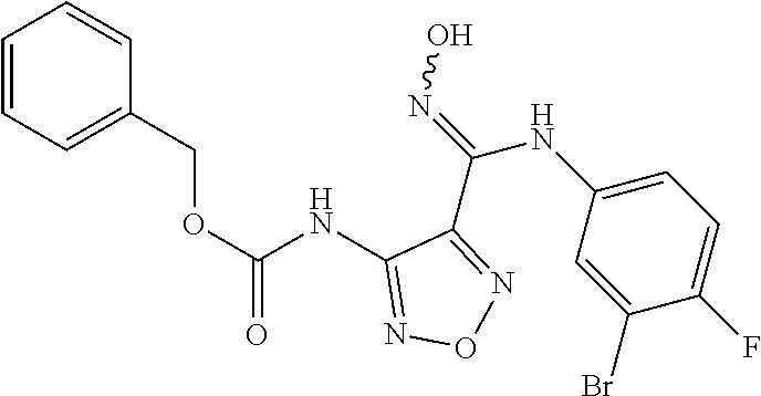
C1(NC(OCC2=CC=CC=C2)=O)=NON=C1C(=NO)NC1=CC=C(F)C(Br)=C1
